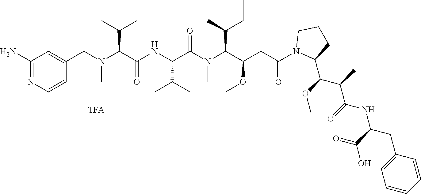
C1=C(CN(C(C(NC(C(N(C(C(CC(N2C(C(OC)C(C)C(=O)NC(C(O)=O)CC3=CC=CC=C3)CCC2)=O)OC)C(C)CC)C)=O)C(C)C)=O)C(C)C)C)C=CN=C1N
